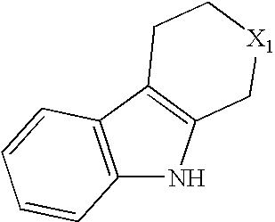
C12=C(C3=C(N1)C[X1]CC3)C=CC=C2
